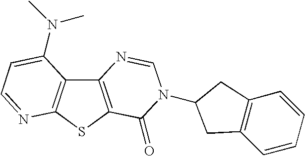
C12=C(SC3=C1C(N(C)C)=CC=N3)C(=O)N(C1CC3=C(C=CC=C3)C1)C=N2
